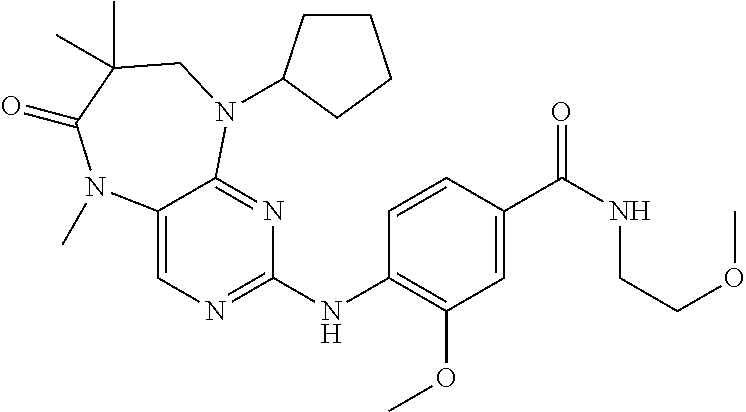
C1(NC2=NC=C3C(=N2)N(C2CCCC2)CC(C)(C)C(=O)N3C)=C(OC)C=C(C(NCCOC)=O)C=C1
